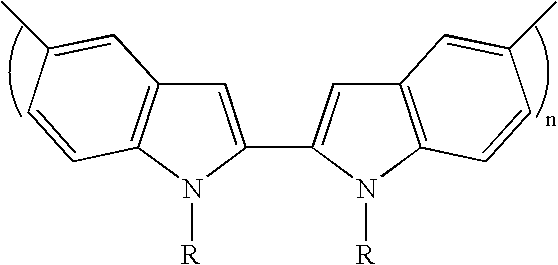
C1=C(C2=CC3=C(N2[R])C=CC(C)=C3)N([R])C2=C1C=C(C)C=C2
